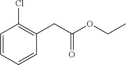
C1=CC=CC(CC(OCC)=O)=C1Cl
